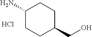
C1(N)CCC(CO)CC1.Cl
